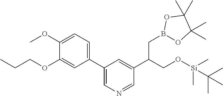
C1(C2=CN=CC(C(CO[Si](C)(C)C(C)(C)C)CB3OC(C)(C)C(C)(C)O3)=C2)=CC=C(OC)C(OCCC)=C1
